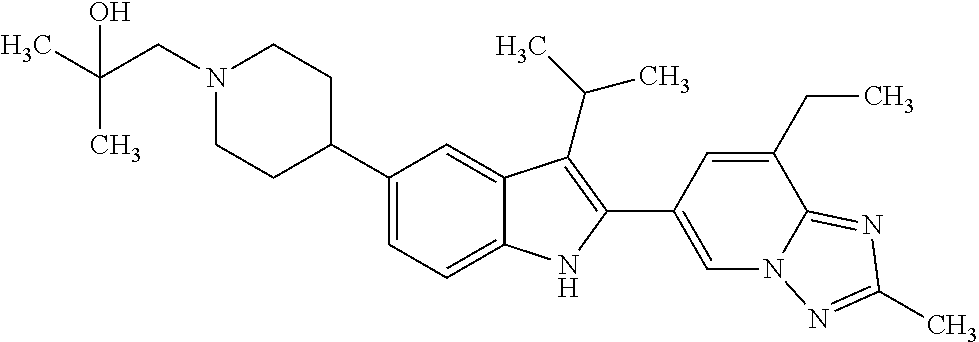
N1(CC(C)(C)O)CCC(C2=CC=C3C(=C2)C(C(C)C)=C(C2=CN4C(=NC(C)=N4)C(CC)=C2)N3)CC1
